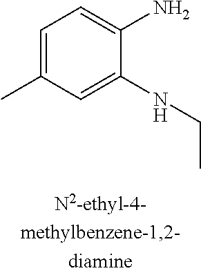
C1=C(C)C=C(NCC)C(N)=C1
